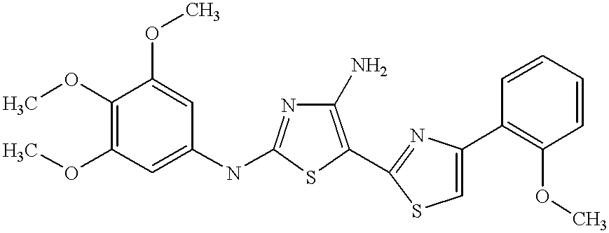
COC1=C(OC)C=C(NC2=NC(N)=C(C3=NC(C4=C(OC)C=CC=C4)=CS3)S2)C=C1OC
